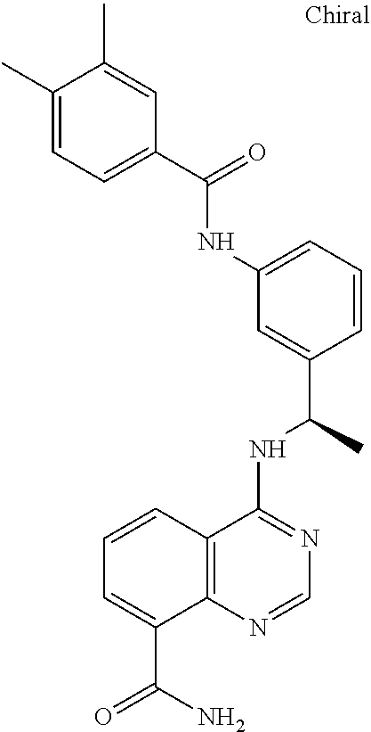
C1(C)=CC=C(C(=O)NC2=CC=CC(C(C)NC3=NC=NC4=C3C=CC=C4C(N)=O)=C2)C=C1C
